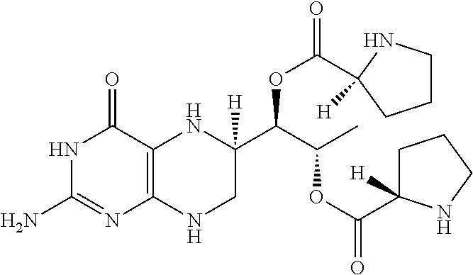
N1C(N)=NC2=C(C1=O)NC(C(OC(=O)C1([H])NCCC1)C(C)OC(=O)C1([H])CCCN1)([H])CN2
